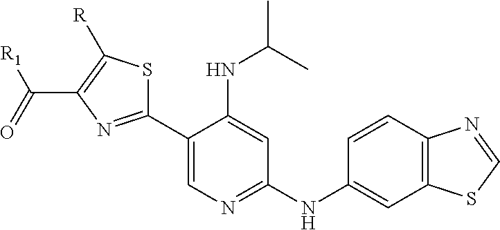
C1(C2=CN=C(NC3=CC4=C(C=C3)N=CS4)C=C2NC(C)C)=NC(C(=O)[R1])=C([R])S1
